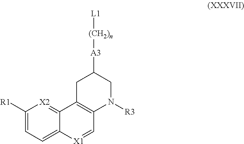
C1([R1])=CC=C2C(=[X2]1)C1=C(C=[X1]2)N([R3])CC([A3][(CH2)n][L1])C1
